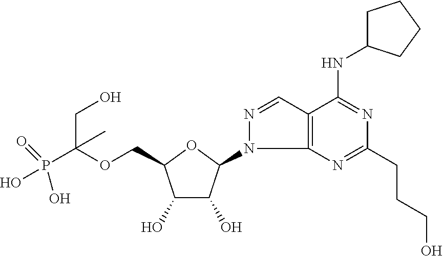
C(OCC1C(O)C(O)C(N2C3=C(C=N2)C(NC2CCCC2)=NC(CCCO)=N3)O1)(P(O)(O)=O)(CO)C
